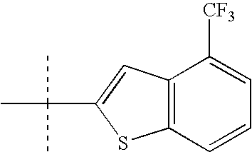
C1=C([CF3])C2=C(C=C1)SC(C(C)(C)C)=C2
